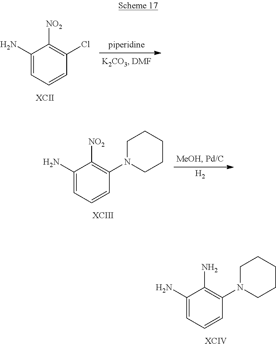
C1(N)=CC=CC(N2CCCCC2)=C1N.[XCIV].C1(N)=CC=CC(Cl)=C1[NO2].[H2].C1(N)=CC=CC(N2CCCCC2)=C1[NO2].[XCIII]
